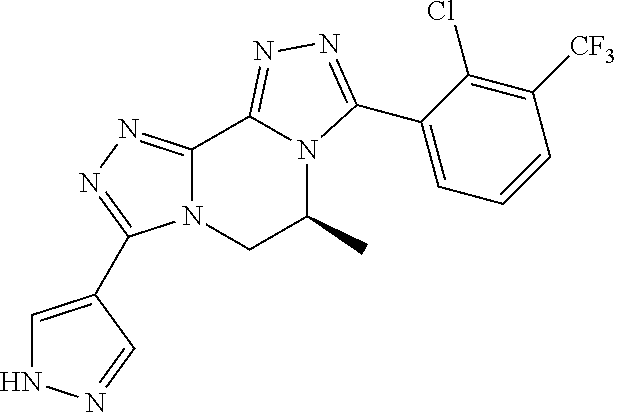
C12=NN=C(C3=CNN=C3)N1CC(C)N1C2=NN=C1C1=CC=CC([CF3])=C1Cl
